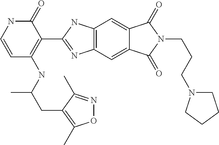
C1=CNC(=O)C(C2=NC3=C(N2)C=C2C(=C3)C(=O)N(CCCN3CCCC3)C2=O)=C1NC(CC1=C(C)ON=C1C)C
